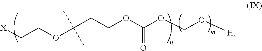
[H]OCOC(OCCC(C)(C)OCC[X])=O
